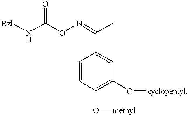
C1(O[methyl])=C(O[cyclopentyl])C=C(C(C)=NOC(N[Bzl])=O)C=C1
